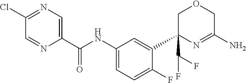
C1=C(C2(C(F)F)COCC(N)=N2)C(F)=CC=C1NC(C1=CN=C(Cl)C=N1)=O
